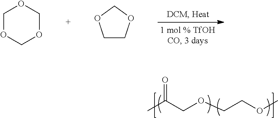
CC(COCCOC)=O.C1OCOCO1.C1COCO1
